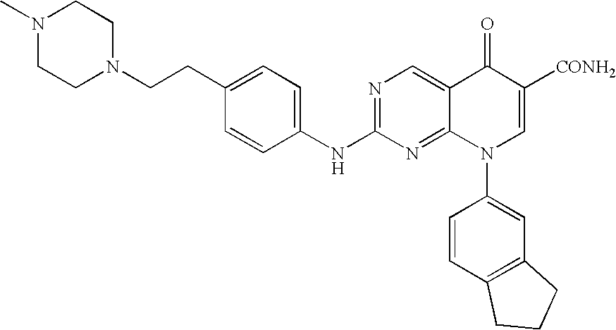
N1(C2=CC3=C(C=C2)CCC3)C=C([CONH2])C(=O)C2=CN=C(NC3=CC=C(CCN4CCN(C)CC4)C=C3)N=C12
